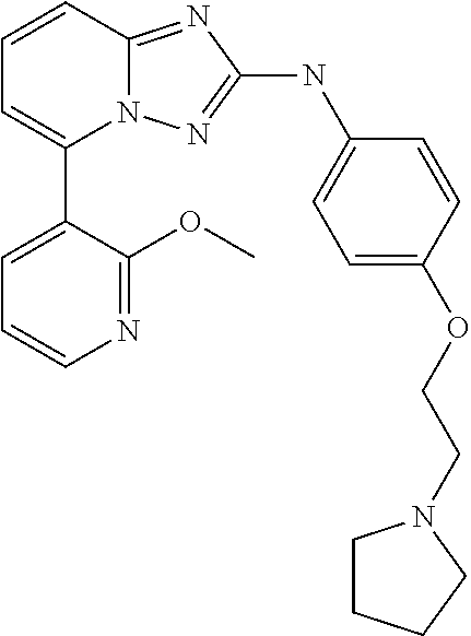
C1=CC2=NC(NC3=CC=C(OCCN4CCCC4)C=C3)=NN2C(C2=CC=CN=C2OC)=C1
